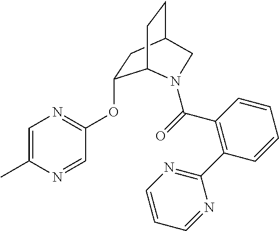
C1=C(C)N=CC(OC2CC3CCC2N(C(C2=C(C4=NC=CC=N4)C=CC=C2)=O)C3)=N1
